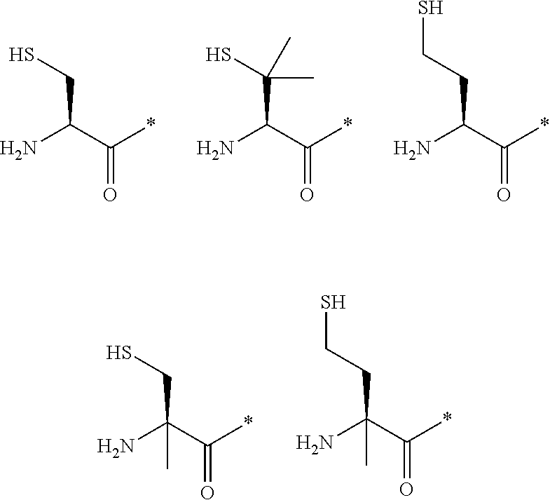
NC(C(*)=O)CS.NC(C(*)=O)C(S)(C)C.NC(C(*)=O)CCS.NC(C(*)=O)(CS)C.NC(C(*)=O)(CCS)C
